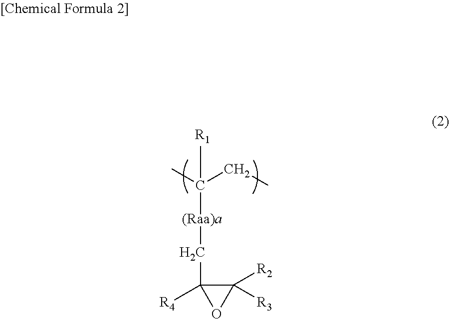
CC(CC)([R1])[(Raa)a]CC1([R4])C([R2])([R3])O1
